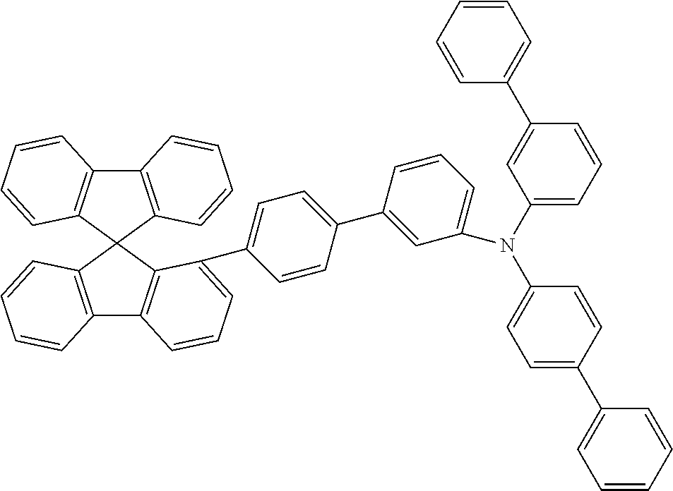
C12=C(C3(C4=C1C=CC=C4)C1=C(C4=C3C(C3=CC=C(C5=CC(N(C6=CC=CC(C7=CC=CC=C7)=C6)C6=CC=C(C7=CC=CC=C7)C=C6)=CC=C5)C=C3)=CC=C4)C=CC=C1)C=CC=C2
